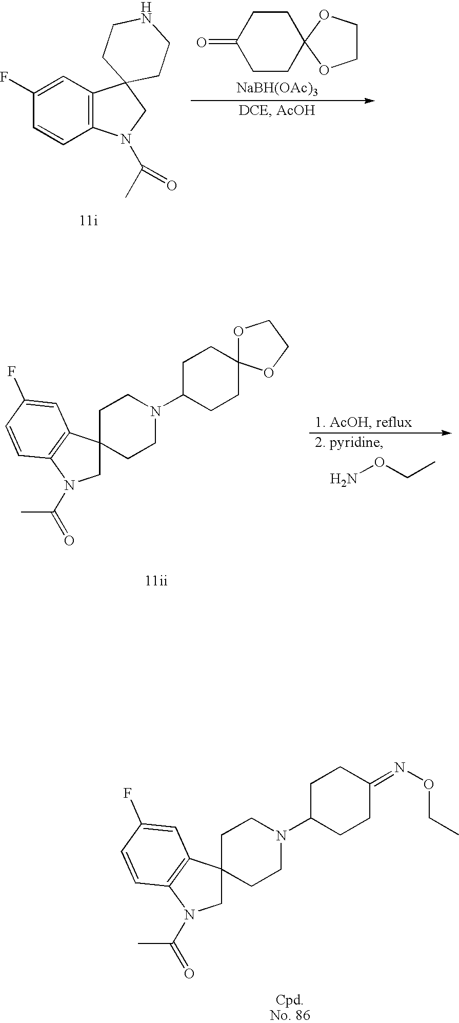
C1N(C(=O)C)C2=C(C=C(F)C=C2)C12CCN(C1CCC(=NOCC)CC1)CC2.C1N(C(=O)C)C2=C(C=C(F)C=C2)C12CCN(C1CCC3(CC1)OCCO3)CC2.NOCC.C1CC2(CCC1=O)OCCO2.[NaBH(OAc)3].C12=C(C=C(F)C=C1)C1(CN2C(C)=O)CCNCC1
